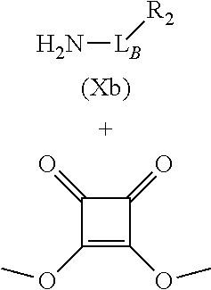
[LB](N)[R2].C1(=O)C(=O)C(OC)=C1OC
